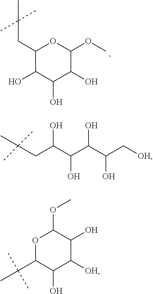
C1(CC(C)(C)C)C(O)C(O)C(O)C(OC)O1.C(CC(C(C(C(C[OH])O)O)O)O)(C)(C)C.O1C(C(C)(C)C)C(O)C([OH])C(O)C1OC
